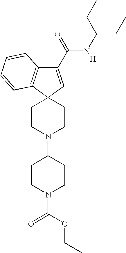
[H].C1(C(=O)NC(CC)CC)=CC2(C3=C1C=CC=C3)CCN(C1CCN(C(OCC)=O)CC1)CC2
